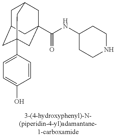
C1C2CC3(C4=CC=C(O)C=C4)CC(C(NC4CCNCC4)=O)(CC1C3)C2
